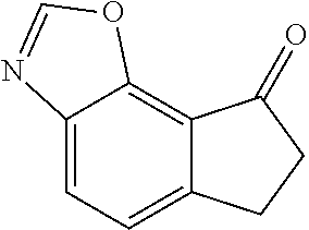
C12=CC=C3C(=C1OC=N2)C(=O)CC3
